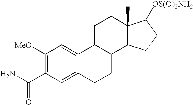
C1([MeO])=C(C(N)=O)C=C2C(=C1)C1C(CC2)C2C(C)(CC1)C([OS(O)2NH2])CC2
